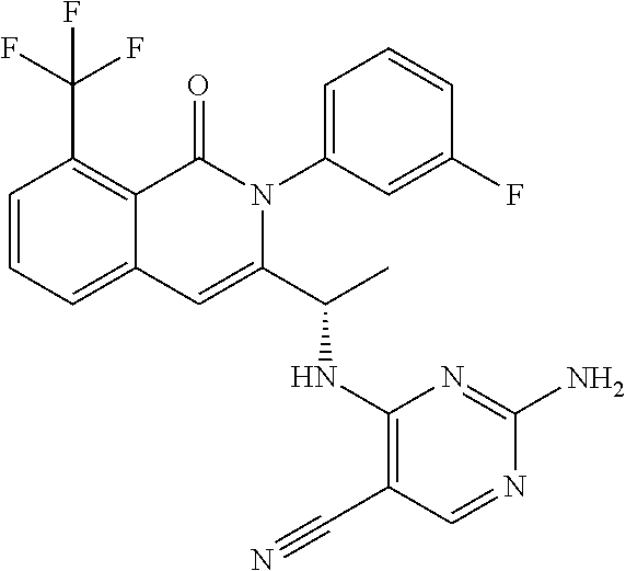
C1=CC=C2C(=C1C(F)(F)F)C(=O)N(C1=CC=CC(F)=C1)C(C(C)NC1=C(C#N)C=NC(N)=N1)=C2
